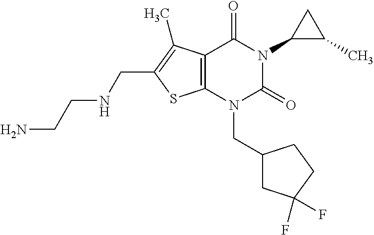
C12=C(N(CC3CC(F)(F)CC3)C(=O)N(C3C(C)C3)C1=O)SC(CNCCN)=C2C
